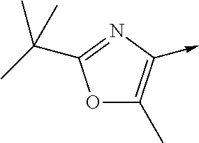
O1C(C)=C(->C)N=C1C(C)(C)C
